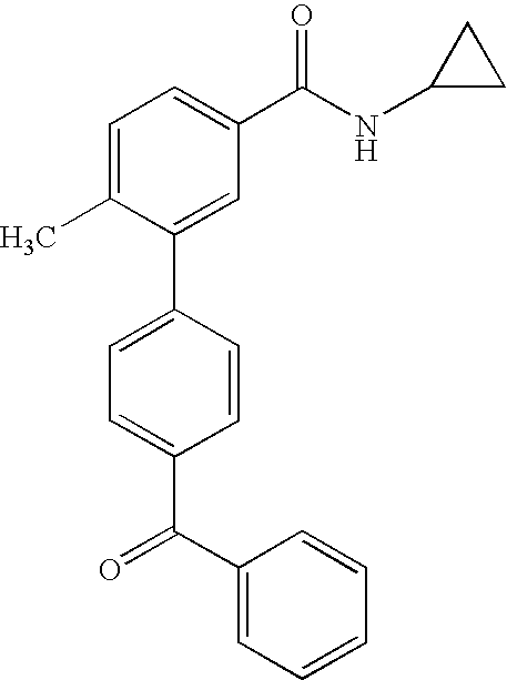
C1=CC(C2=CC(C(NC3CC3)=O)=CC=C2C)=CC=C1C(C1=CC=CC=C1)=O
